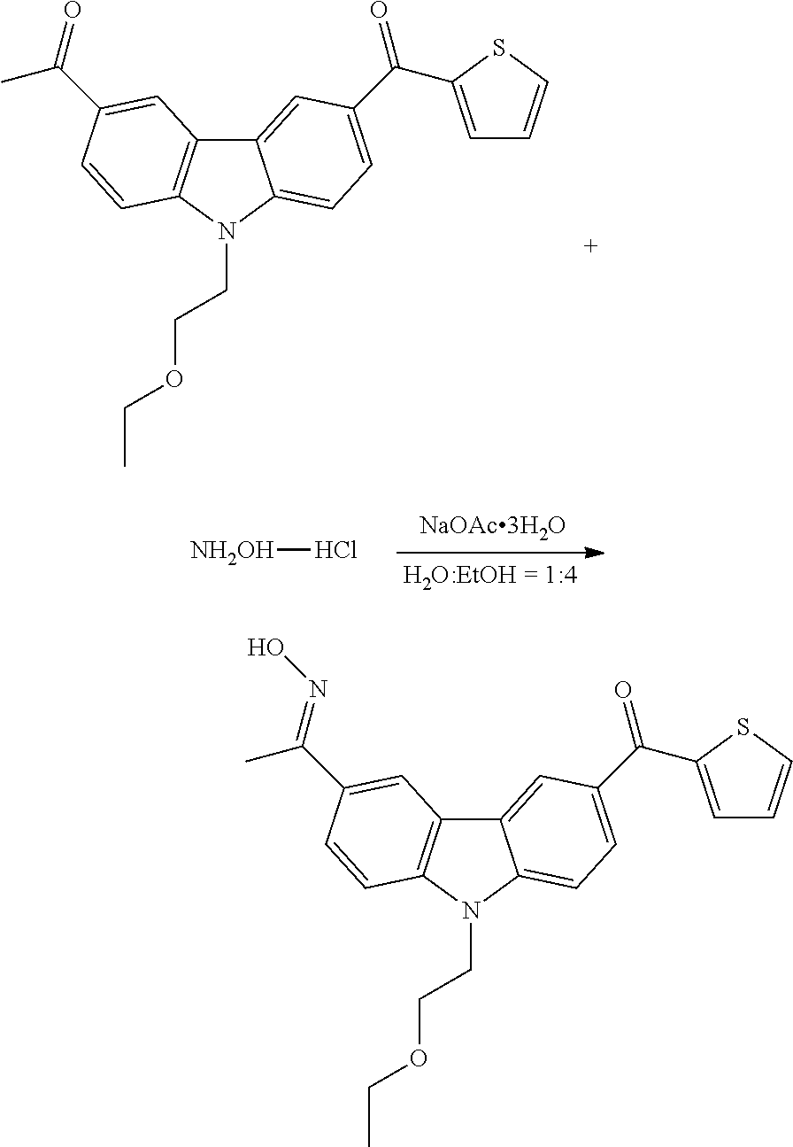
C12=CC(C(=O)C3=CC=CS3)=CC=C1N(CCOCC)C1=C2C=C(C(=O)C)C=C1.[NH2OH]Cl.C12=CC(C(=O)C3=CC=CS3)=CC=C1N(CCOCC)C1=C2C=C(C(=NO)C)C=C1
